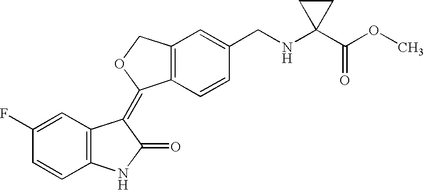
C1(F)=CC2=C(C=C1)NC(=O)C2=C1C2=C(CO1)C=C(CNC1(C(OC)=O)CC1)C=C2
